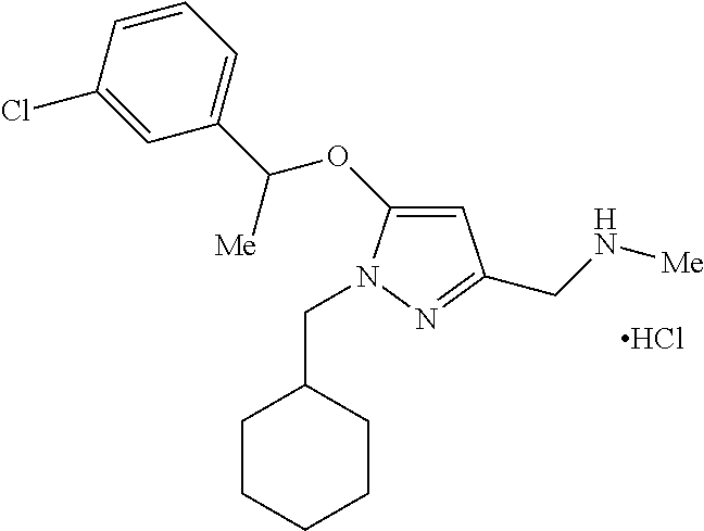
C1=C(OC(C2=CC=CC(Cl)=C2)[Me])N(CC2CCCCC2)N=C1CN[Me].Cl
